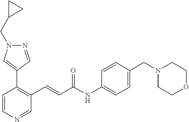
C1=CN=CC(C=CC(=O)NC2=CC=C(CN3CCOCC3)C=C2)=C1C1=CN(CC2CC2)N=C1
